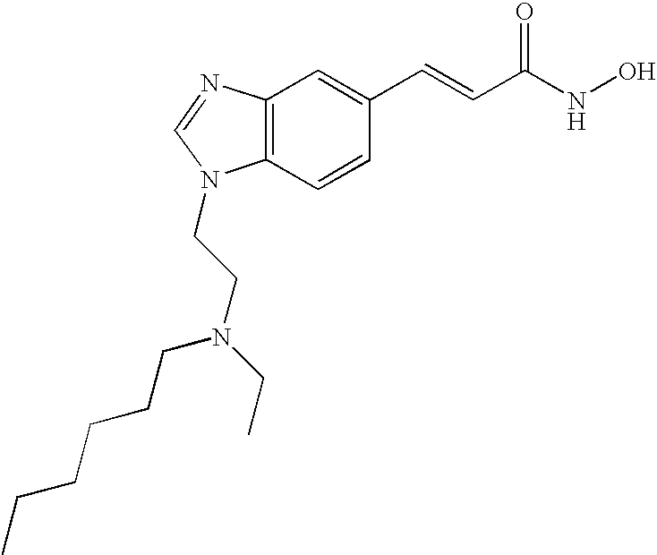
C12=C(C=CC(C=CC(NO)=O)=C1)N(CCN(CC)CCCCCC)C=N2
